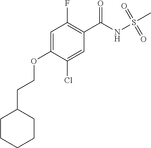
C1=C(OCCC2CCCCC2)C(Cl)=CC(C(NS(C)(=O)=O)=O)=C1F
